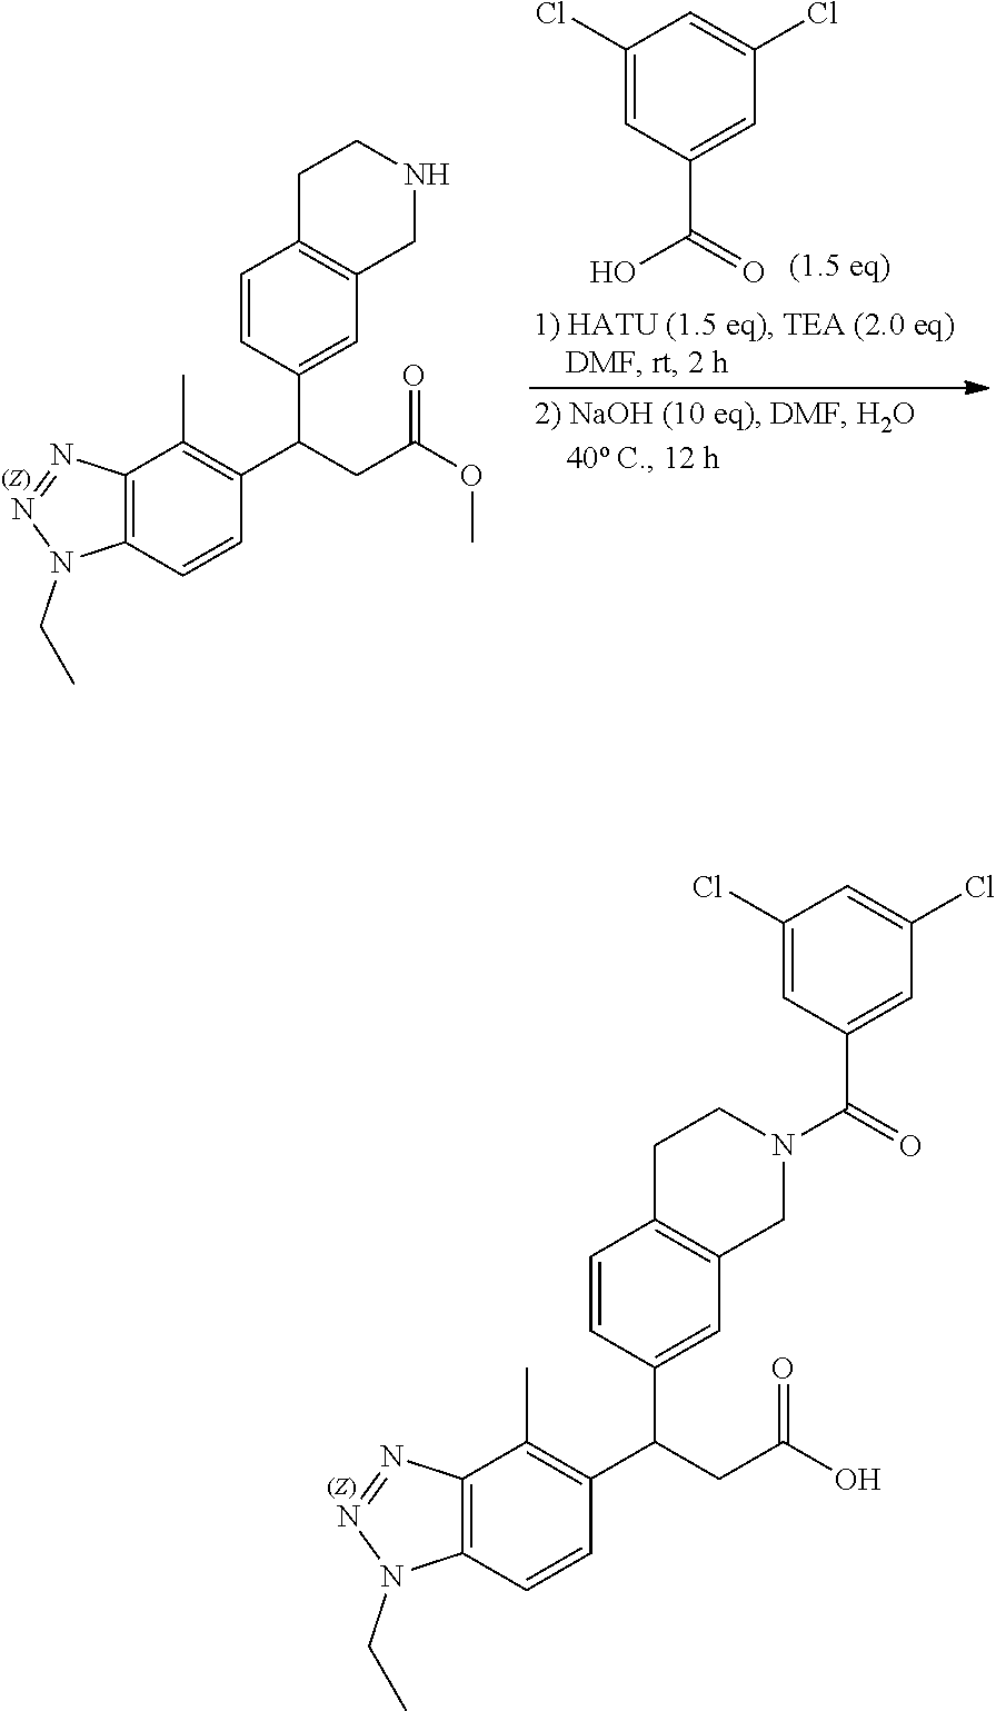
C12=C(C=CC(C(CC(O)=O)C3=CC4=C(C=C3)CCN(C(C3=CC(Cl)=CC(Cl)=C3)=O)C4)=C1C)N(CC)N=N2.C12=C(C=CC(C(CC(OC)=O)C3=CC4=C(C=C3)CCNC4)=C1C)N(CC)N=N2.C1(Cl)=CC(C(O)=O)=CC(Cl)=C1
